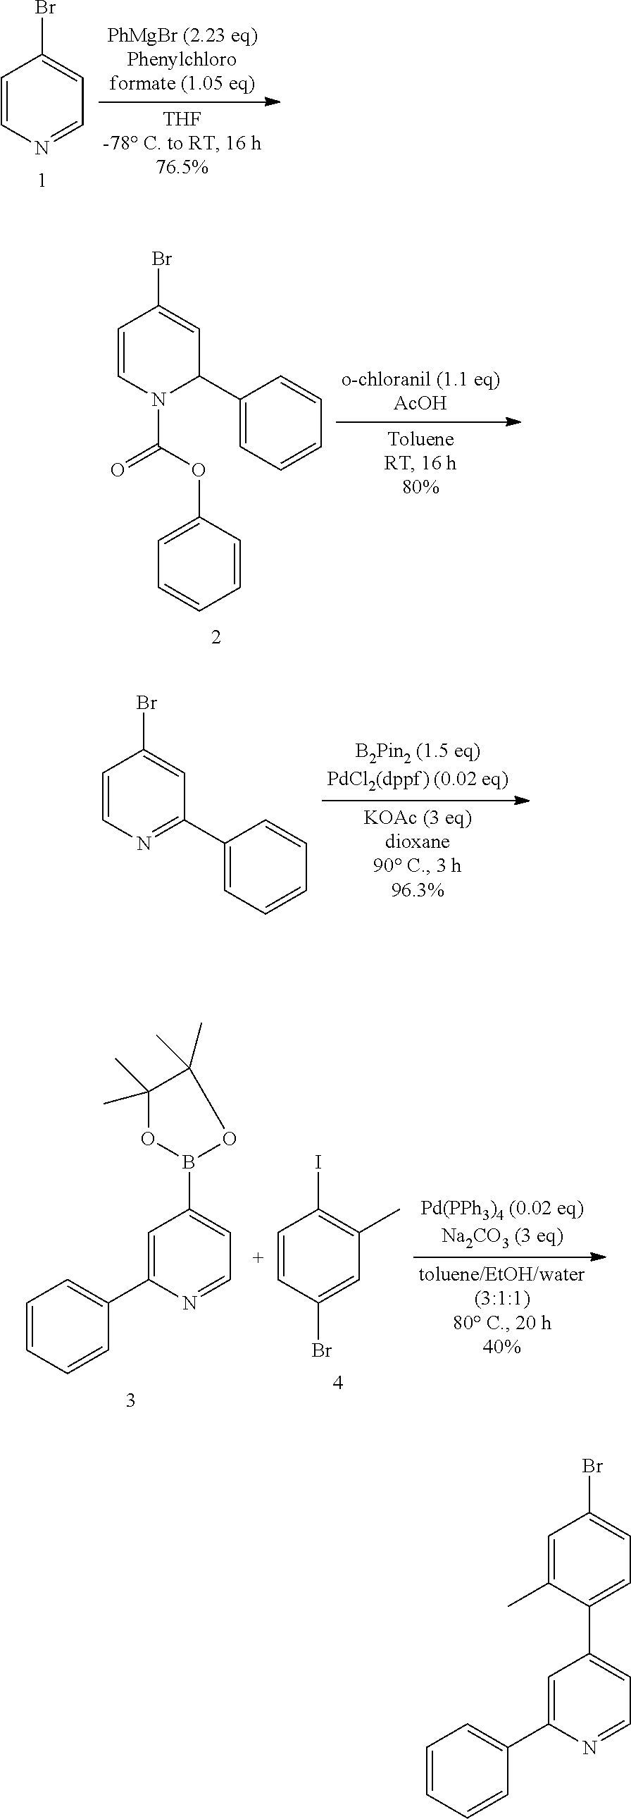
C1=CN=CC=C1Br.C1=CN(C(OC2=CC=CC=C2)=O)C(C2=CC=CC=C2)C=C1Br.C1=CN=C(C2=CC=CC=C2)C=C1Br.C1=C(B2OC(C)(C)C(C)(C)O2)C=C(C2=CC=CC=C2)N=C1.C1(C)=C(I)C=CC(Br)=C1.C1=C(C2=CC=C(Br)C=C2C)C=C(C2=CC=CC=C2)N=C1
